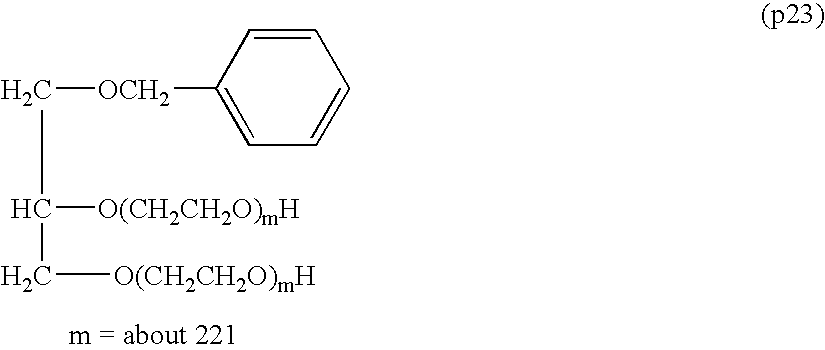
C([OCH2]C1=CC=CC=C1)C([O(CH2CH2O)mH])C[O(CH2CH2O)mH]
